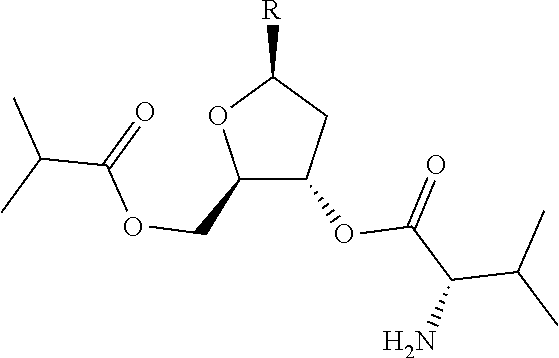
C1(COC(=O)C(C)C)C(OC(=O)C(C(C)C)N)CC([R])O1
